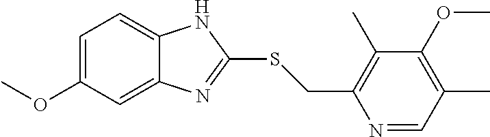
C12=CC=C(OC)C=C1N=C(SCC1=C(C)C(OC)=C(C)C=N1)N2
